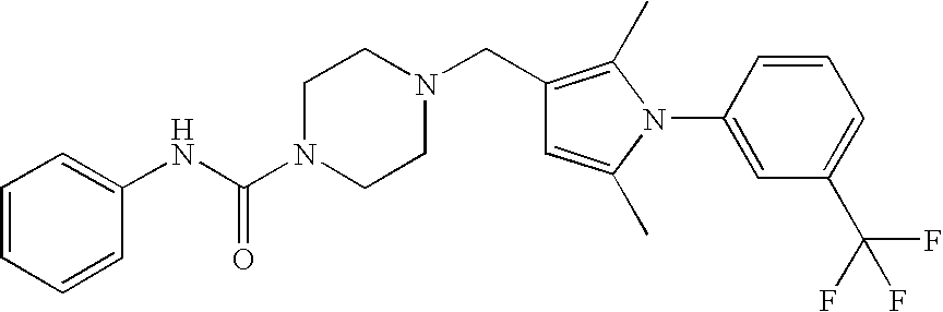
C1=CC=CC(NC(N2CCN(CC3=C(C)N(C4=CC(C(F)(F)F)=CC=C4)C(C)=C3)CC2)=O)=C1
